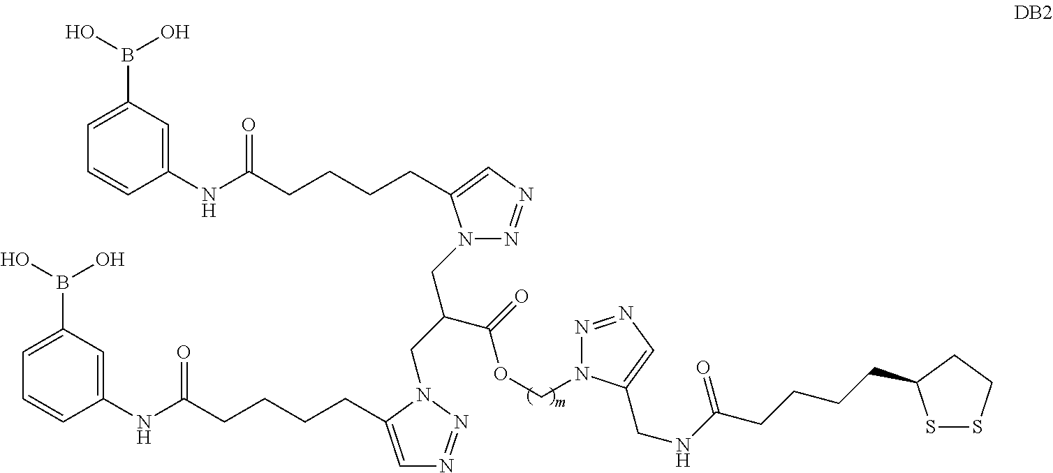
N1(CC(CN2N=NC=C2CCCCC(NC2=CC(B(O)O)=CC=C2)=O)C(=O)OCN2N=NC=C2CNC(CCCCC2SSCC2)=O)N=NC=C1CCCCC(NC1=CC(B(O)O)=CC=C1)=O
